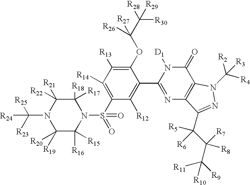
C1([R17])([R18])C([R22])([R21])N(C([R23])([R25])[R24])C([R20])([R19])C([R16])([R15])N1S(C1=C([R14])C([R13])=C(OC(C([R28])([R30])[R29])([R27])[R26])C(C2=NC3=C(C(=O)N2[D1])N(C([R4])([R2])[R3])N=C3C(C(C([R9])([R11])[R10])([R7])[R8])([R5])[R6])=C1[R12])(=O)=O
